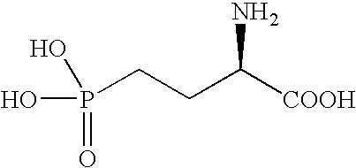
OP(CCC([COOH])N)(=O)O
